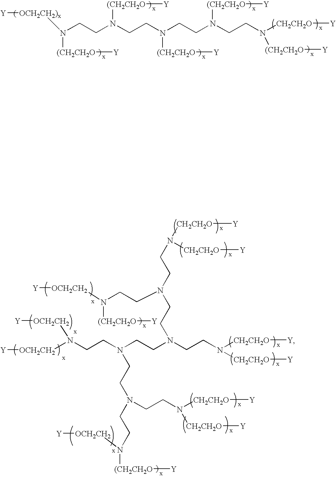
N(CCN(CCN(CCN(CCN([CH2CH2O][Y])[(CH2CH2O][Y])[(CH2CH2O][Y])[(CH2CH2O][Y])[(CH2CH2O][Y])([(CH2CH2O][Y])[OCH2CH2)x][Y].[OCH2CH2](N(CCN(CCN(CCN([CH2CH2O][Y])[CH2CH2O][Y])CCN(CCN([CH2CH2O][Y])[CH2CH2O][Y])CCN([OCH2CH2][Y])[(CH2CH2O][Y])CCN(CCN([(CH2CH2O][Y])[OCH2CH2][Y])CCN([CH2CH2O][Y])[CH2CH2O][Y])[OCH2CH2][Y])[Y]
